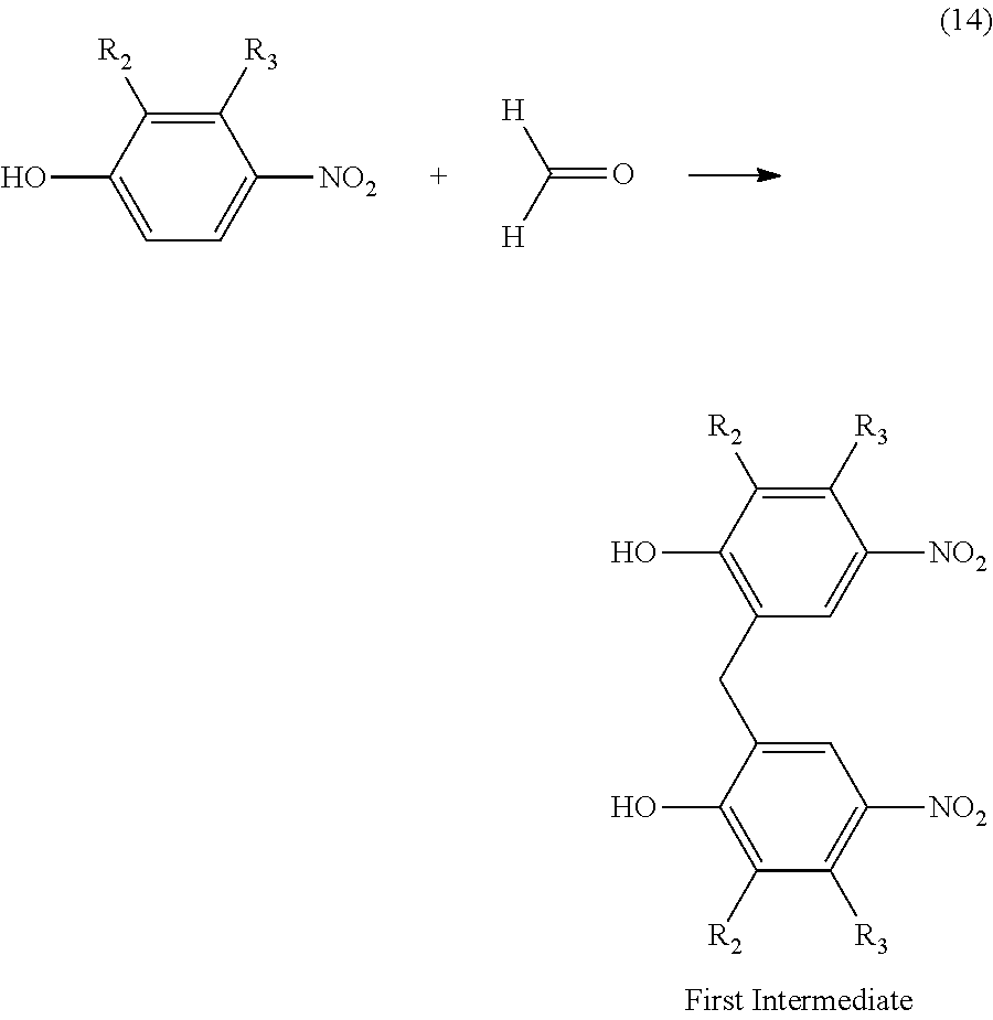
C1(CC2=CC([NO2])=C([R3])C([R2])=C2O)=C(O)C([R2])=C([R3])C([NO2])=C1.C1=C(O)C([R2])=C([R3])C([NO2])=C1.[H]C([H])=O
